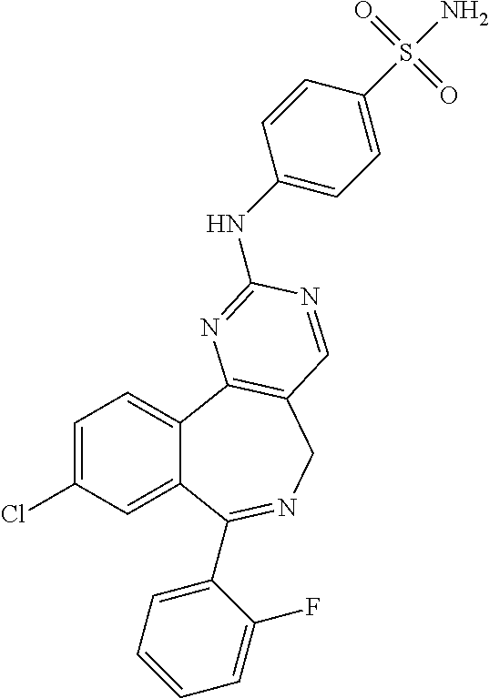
C1=C(Cl)C=C2C(=C1)C1=C(CN=C2C2=CC=CC=C2F)C=NC(NC2=CC=C(S(N)(=O)=O)C=C2)=N1
